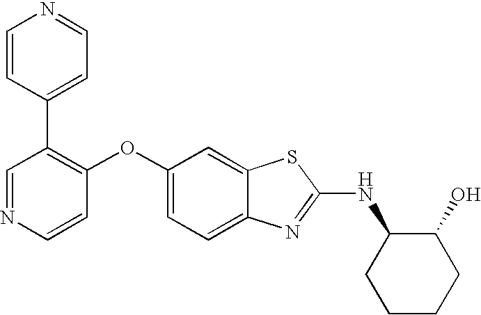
N1=CC(C2=CC=NC=C2)=C(OC2=CC=C3C(=C2)SC(NC2CCCCC2O)=N3)C=C1
